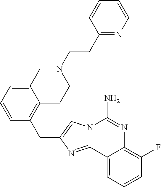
N12C(=NC(CC3=C4C(=CC=C3)CN(CCC3=NC=CC=C3)CC4)=C1)C1=CC=CC(F)=C1N=C2N
